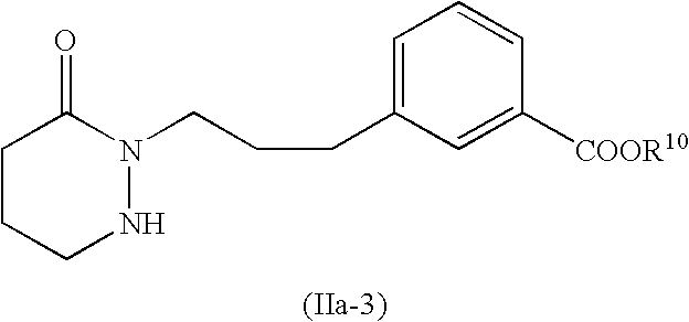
C1CCNN(CCCC2=CC=CC([COOR10])=C2)C1=O
